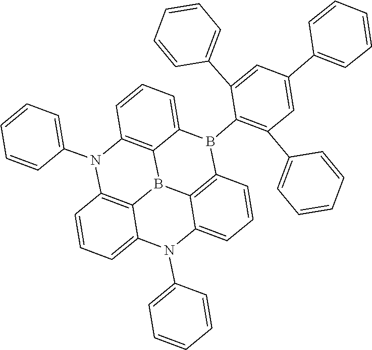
C1(C2=CC(C3=CC=CC=C3)=C(B3C4=C5C(=CC=C4)N(C4=CC=CC=C4)C4=CC=CC6=C4B5C4=C(N6C5=CC=CC=C5)C=CC=C34)C(C3=CC=CC=C3)=C2)=CC=CC=C1
